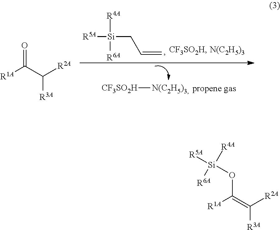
O=C(C([R2A])[R3A])[R1A].[R4A][Si]([R6A])(CC=C)[R5A].[CF3SO2H][N(C2H5)3].O(C(=C([R2A])[R3A])[R1A])[Si]([R5A])([R6A])[R4A]
